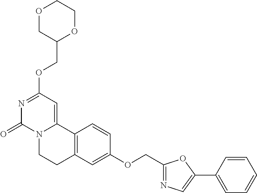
O1CC(COC2=NC(=O)N3C(=C2)C2=C(CC3)C=C(OCC3=NC=C(C4=CC=CC=C4)O3)C=C2)OCC1
